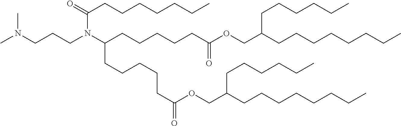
N(CCCN(C(CCCCCC(OCC(CCCCCCCC)CCCCCC)=O)CCCCCC(=O)OCC(CCCCCCCC)CCCCCC)C(=O)CCCCCCC)(C)C
